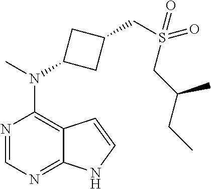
N1=CN=C2C(=C1N(C)C1CC(CS(=O)(=O)CC(CC)C)C1)C=CN2
